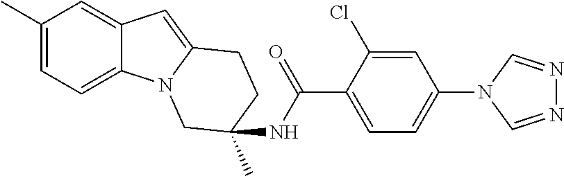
C1(C)=CC=C2C(=C1)C=C1N2CC(C)(NC(C2=CC=C(N3C=NN=C3)C=C2Cl)=O)CC1
